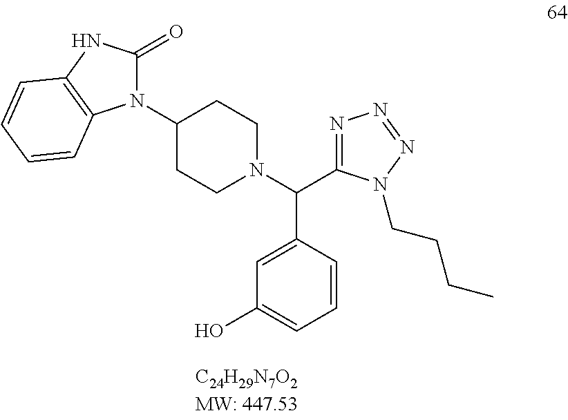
N1(C2CCN(C(C3=NN=NN3CCCC)C3=CC(O)=CC=C3)CC2)C(=O)NC2=C1C=CC=C2
